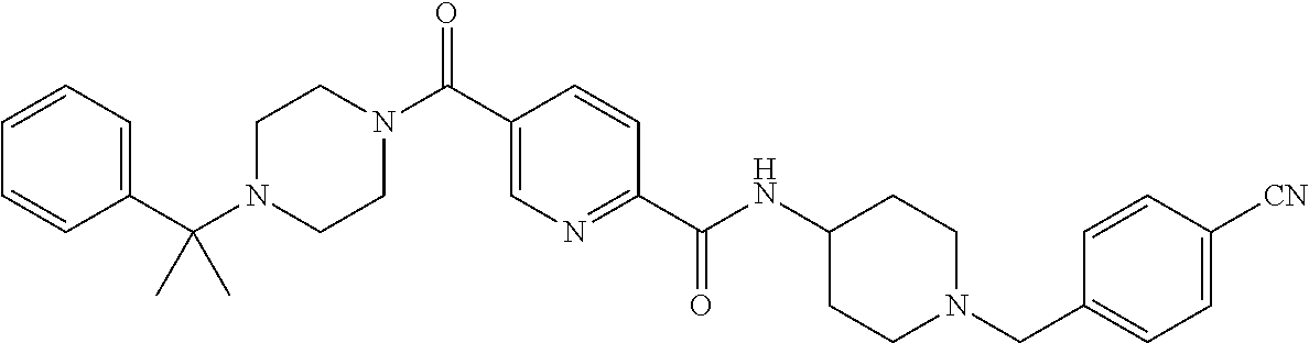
N1(C(C2=CC=CC=C2)(C)C)CCN(C(C2=CN=C(C(NC3CCN(CC4=CC=C([CN])C=C4)CC3)=O)C=C2)=O)CC1
